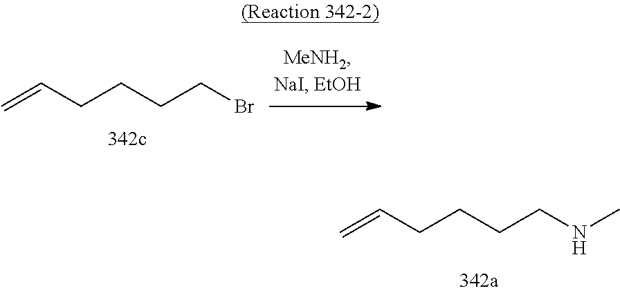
C=CCCCCBr.C=CCCCCNC
